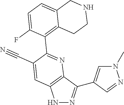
N1N=C(C2=CN(C)N=C2)C2=C1C=C(C#N)C(C1=C3C(=CC=C1F)CNCC3)=N2
